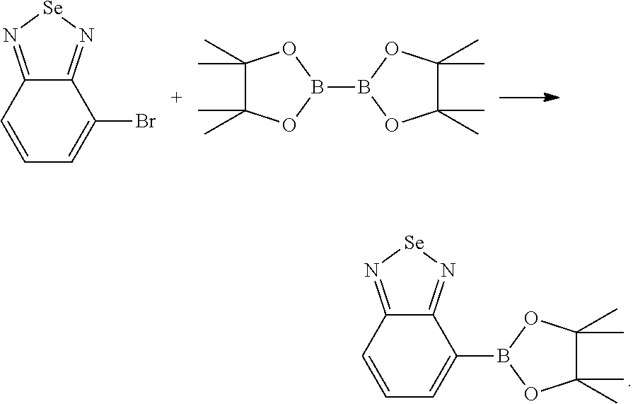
C1=CC2=N[Se]N=C2C(B2OC(C)(C)C(C)(C)O2)=C1.C1(C)(C)C(C)(C)OB(B2OC(C)(C)C(C)(C)O2)O1.C1=CC2=N[Se]N=C2C(Br)=C1
